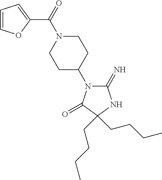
C1(=N)N(C2CCN(C(C3=CC=CO3)=O)CC2)C(=O)C(CCCC)(CCCC)N1
